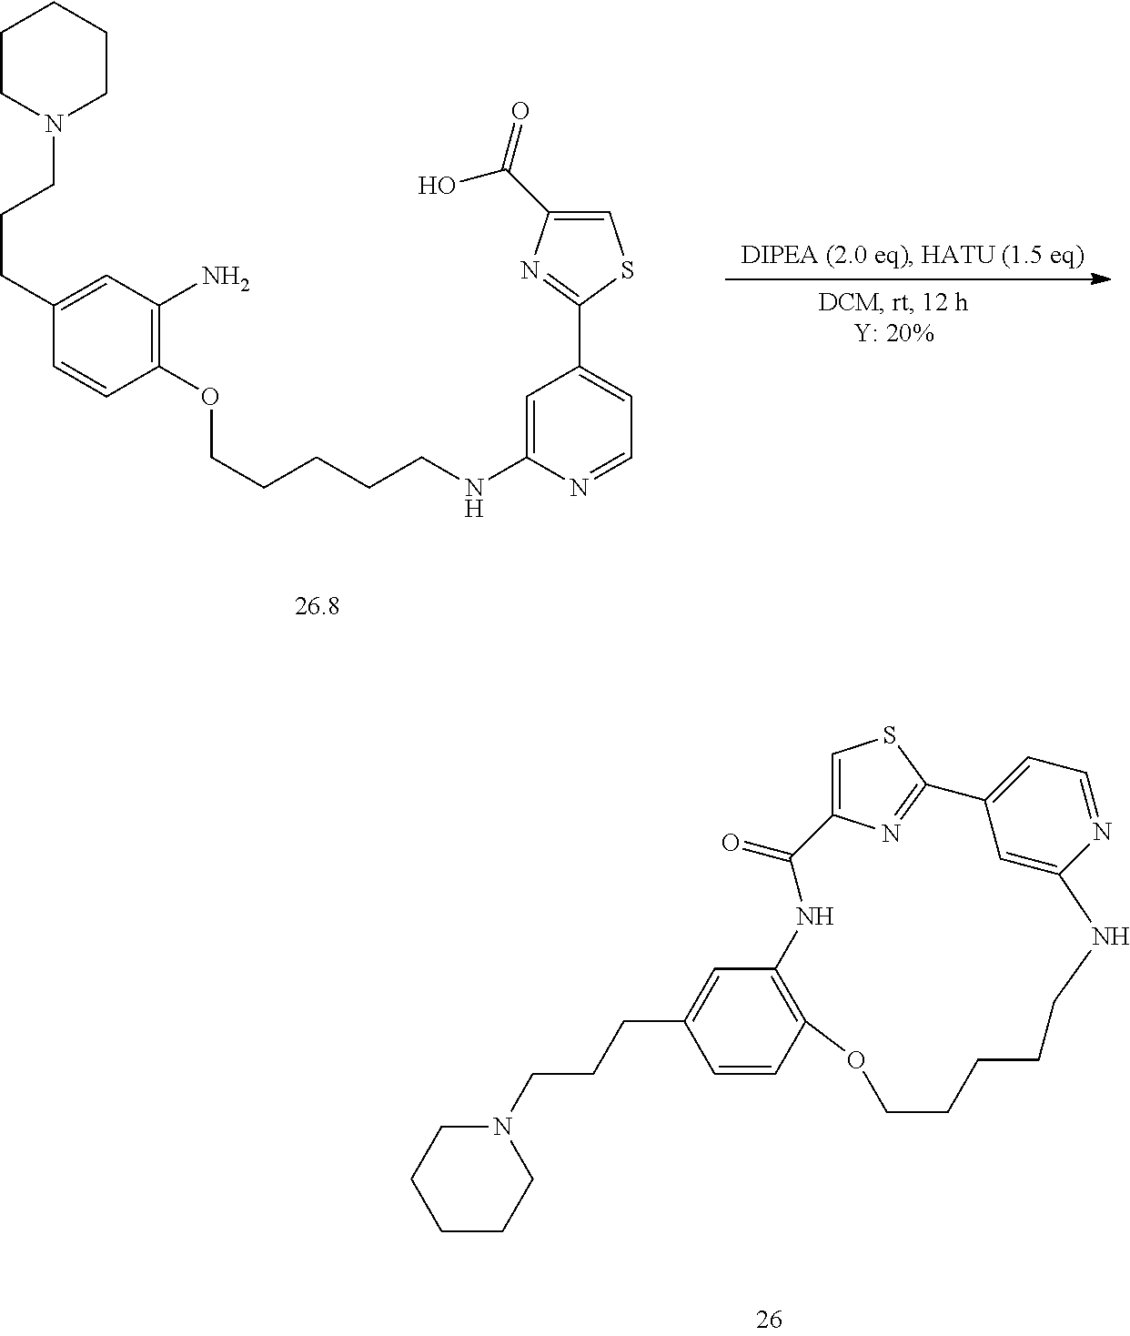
C1CCCCN1CCCC1=CC(N)=C(OCCCCCNC2=CC(C3=NC(C(O)=O)=CS3)=CC=N2)C=C1.C1CCN(CCCC2=CC3=C(C=C2)OCCCCCNC2=CC(=CC=N2)C2=NC(=CS2)C(=O)N3)CC1
